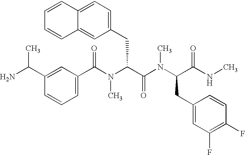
C1(C(N(C(C(N(C(C(NC)=O)CC2=CC(F)=C(F)C=C2)C)=O)CC2=CC=C3C(=C2)C=CC=C3)C)=O)=CC=CC(C(N)C)=C1
